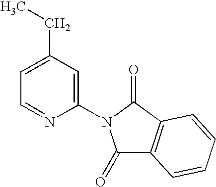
C1=NC(N2C(=O)C3=C(C2=O)C=CC=C3)=CC(CC)=C1
